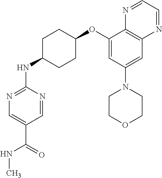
C1=NC(NC2CCC(OC3=CC(N4CCOCC4)=CC4=C3N=CC=N4)CC2)=NC=C1C(NC)=O
